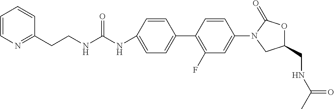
C1=C(NC(=O)NCCC2=NC=CC=C2)C=CC(C2=C(F)C=C(N3CC(CNC(C)=O)OC3=O)C=C2)=C1
